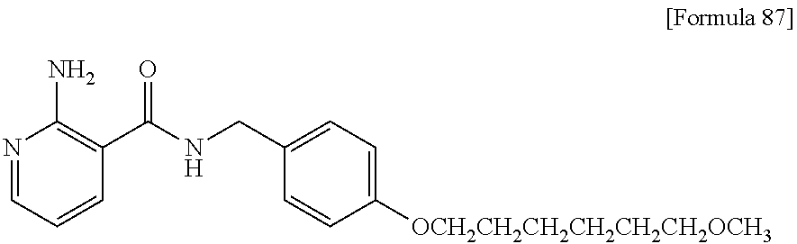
N1=CC=CC(C(NCC2=CC=C([OCH2CH2CH2CH2CH2CH2OCH3])C=C2)=O)=C1N
